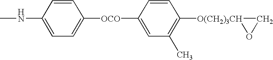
CNC1=CC=C([OCO]C2=CC(C)=C([O(CH2)3CH]3OC3)C=C2)C=C1
